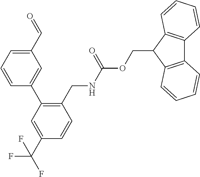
C1(C=O)=CC=CC(C2=C(CNC(OCC3C4=C(C5=C3C=CC=C5)C=CC=C4)=O)C=CC(C(F)(F)F)=C2)=C1
